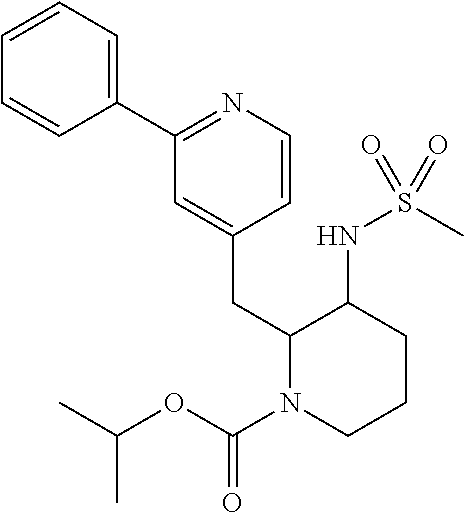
C1(C2=NC=CC(CC3N(C(OC(C)C)=O)CCCC3NS(C)(=O)=O)=C2)=CC=CC=C1
